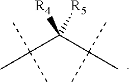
C(C(C(C)(C)C)([R4])[R5])(C)(C)C
